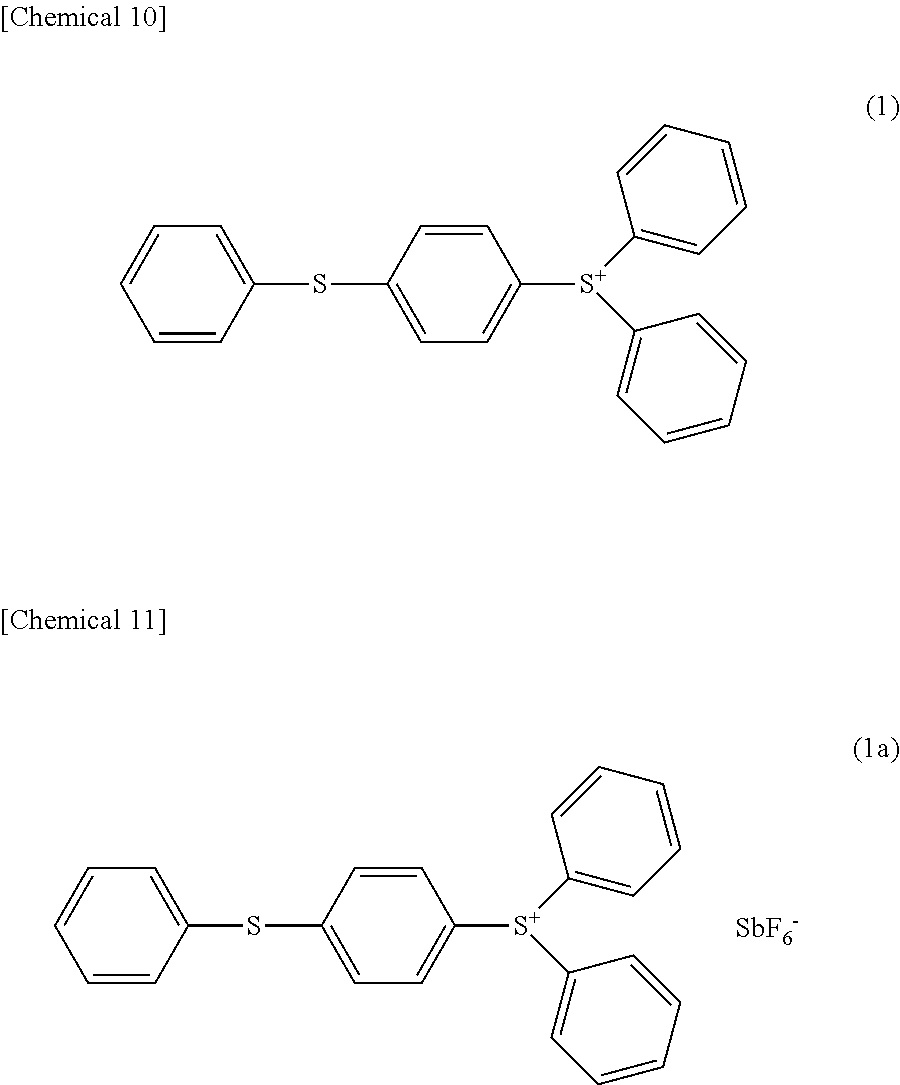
C1=CC=CC(SC2=CC=C([S+](C3=CC=CC=C3)C3=CC=CC=C3)C=C2)=C1.[SbF6-].C1=CC=CC(SC2=CC=C([S+](C3=CC=CC=C3)C3=CC=CC=C3)C=C2)=C1
